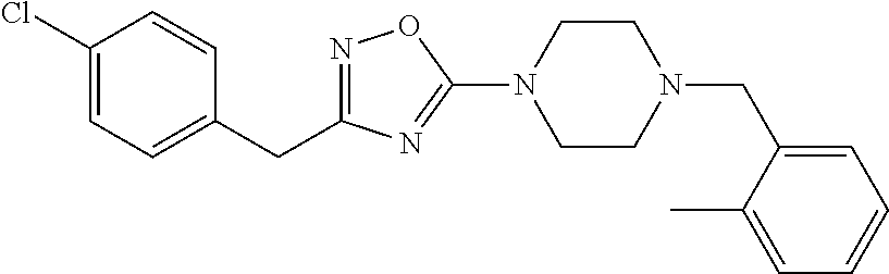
N1=C(CC2=CC=C(Cl)C=C2)N=C(N2CCN(CC3=CC=CC=C3C)CC2)O1
